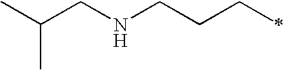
C(CNCCCC)(C)C
